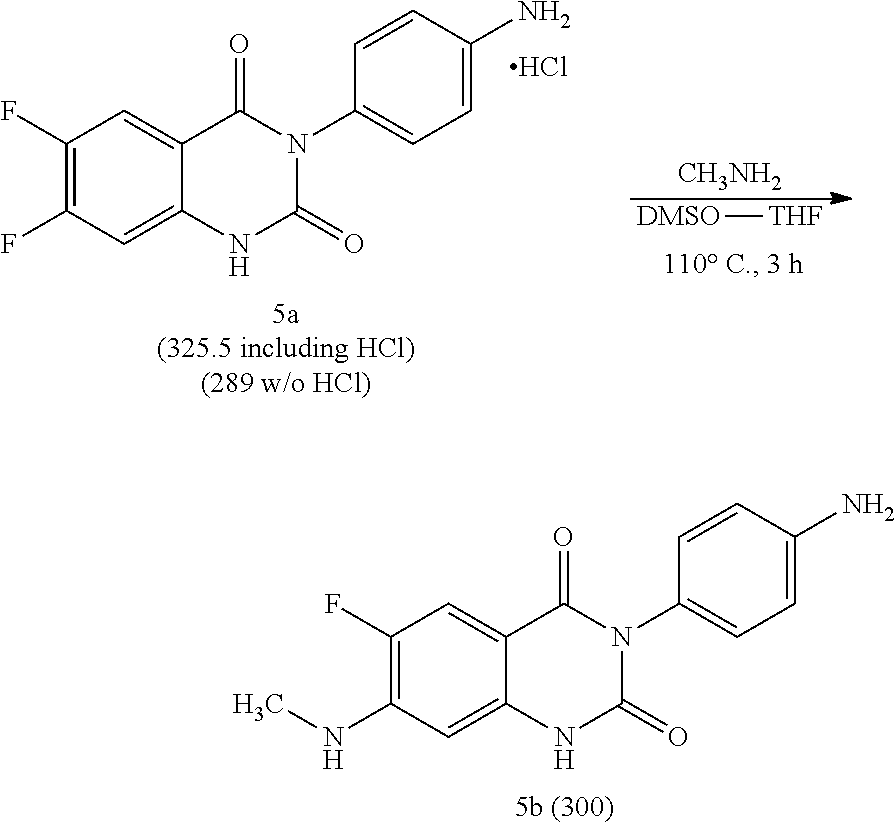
C1(F)=C(F)C=C2C(=C1)C(=O)N(C1=CC=C(N)C=C1)C(=O)N2.Cl.[DMSO][THF].[CH3NH2].C1(F)=C(NC)C=C2C(=C1)C(=O)N(C1=CC=C(N)C=C1)C(=O)N2
